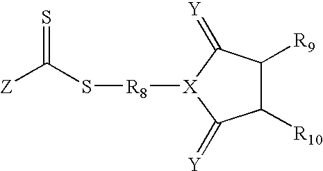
C1([R10])C([R9])C(=[Y])[X]([R8]SC([Z])=S)C1=[Y]
